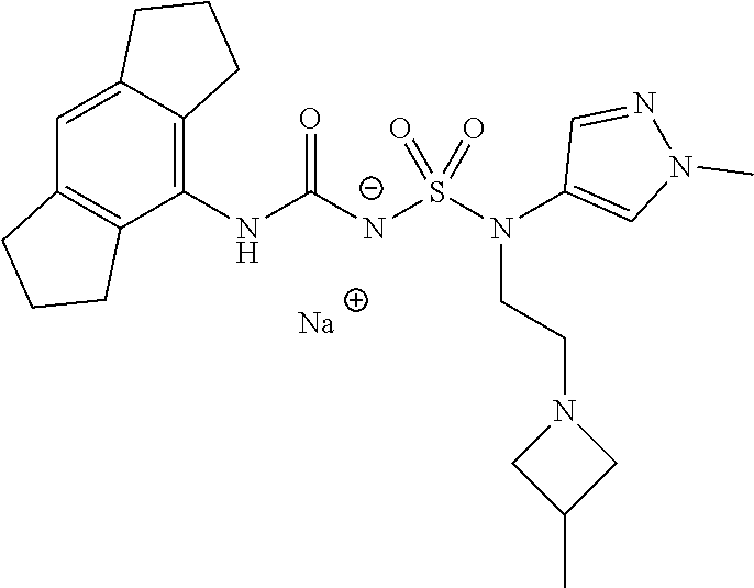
C12=CC3=C(C(NC([N-]S(N(C4=CN(C)N=C4)CCN4CC(C)C4)(=O)=O)=O)=C1CCC2)CCC3.[Na]
